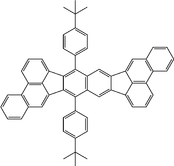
C12=C3C(=CC=C1)C1=C(C4=CC=C(C(C)(C)C)C=C4)C4=C(C(C5=CC=C(C(C)(C)C)C=C5)=C1C3=CC1=C2C=CC=C1)C=C1C(=C4)C2=CC3=C(C4=C2C1=CC=C4)C=CC=C3
